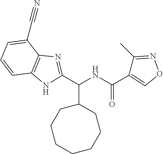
C1=CC2=C(C(C#N)=C1)N=C(C(NC(=O)C1=CON=C1C)C1CCCCCCC1)N2
